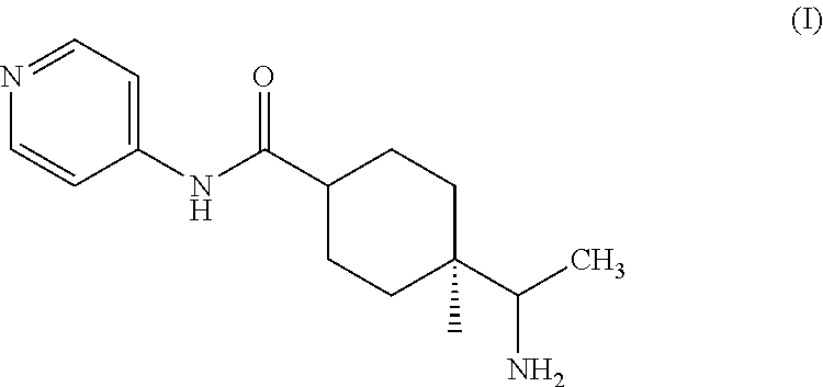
C1(NC(C2CCC(C(C)N)(C)CC2)=O)=CC=NC=C1
